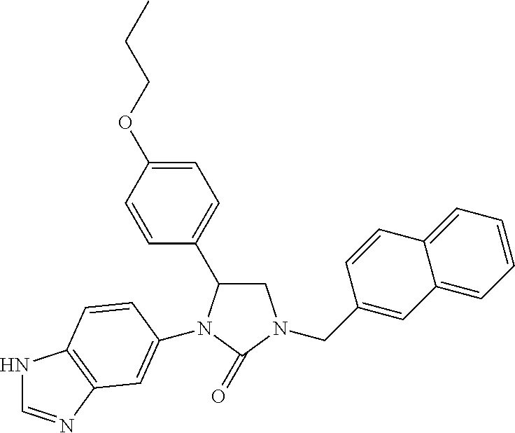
C1N(CC2=CC3=CC=CC=C3C=C2)C(=O)N(C2=CC3=C(NC=N3)C=C2)C1C1=CC=C(OCCC)C=C1
